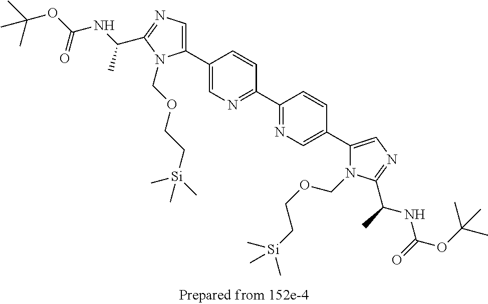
C1(C2=CN=C(C3=NC=C(C4=CN=C(C(C)NC(OC(C)(C)C)=O)N4COCC[Si](C)(C)C)C=C3)C=C2)=CN=C(C(NC(=O)OC(C)(C)C)C)N1COCC[Si](C)(C)C
